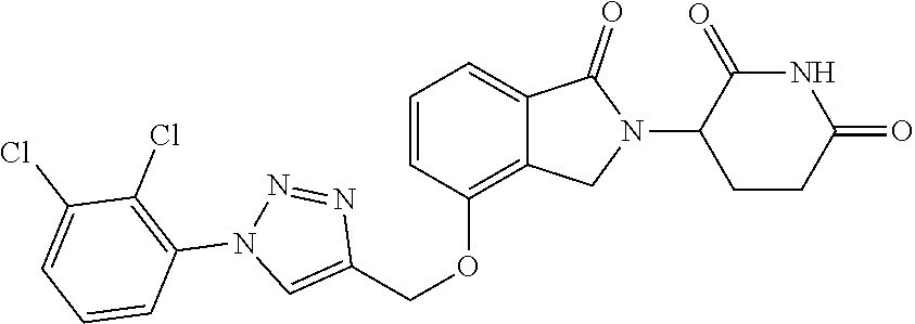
C1=CC(OCC2=CN(C3=C(Cl)C(Cl)=CC=C3)N=N2)=C2C(=C1)C(=O)N(C1CCC(=O)NC1=O)C2
